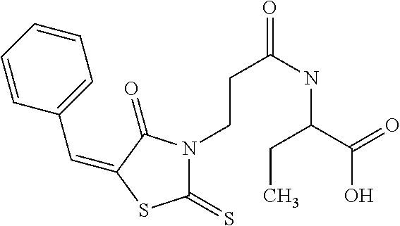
C(C1=CC=CC=C1)=C1C(=O)N(CCC(NC(C(O)=O)CC)=O)C(=S)S1
